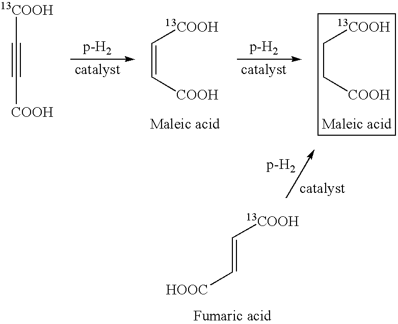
[13COOH]C#C[COOH].C(=C[COOH])[13COOH].C(C[COOH])[13COOH].C(=C[HOOC])[13COOH]
